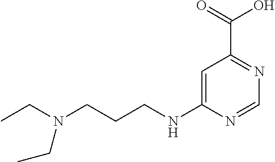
C1=C(NCCCN(CC)CC)N=CN=C1C(=O)O
